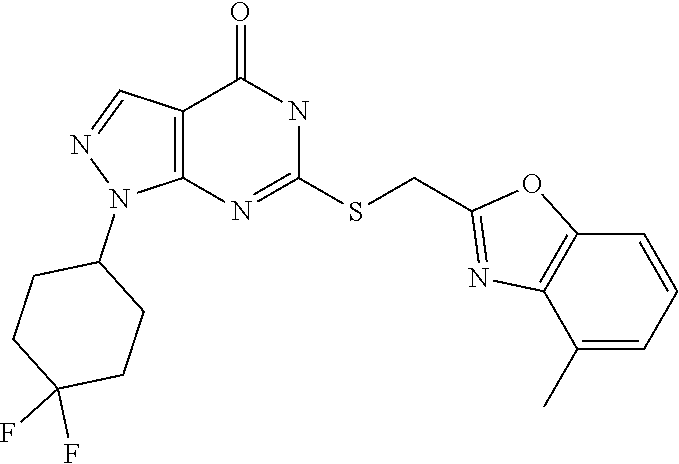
N1=C(SCC2=NC3=C(O2)C=CC=C3C)NC(=O)C2=C1N(C1CCC(F)(F)CC1)N=C2
